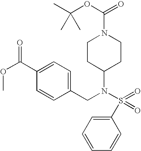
C1(C(OC)=O)=CC=C(CN(S(=O)(=O)C2=CC=CC=C2)C2CCN(C(OC(C)(C)C)=O)CC2)C=C1
